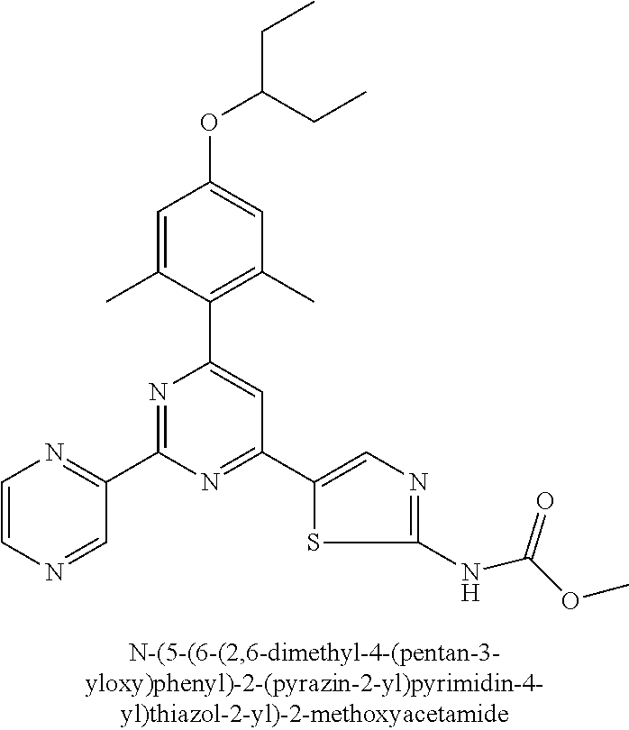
C1=C(C)C(C2=CC(C3=CN=C(NC(OC)=O)S3)=NC(C3=NC=CN=C3)=N2)=C(C)C=C1OC(CC)CC
